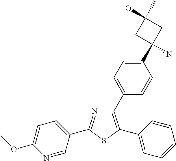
C1(C2=CC=C(C3(N)CC(C)(O)C3)C=C2)=C(C2=CC=CC=C2)SC(C2=CC=C(OC)N=C2)=N1
